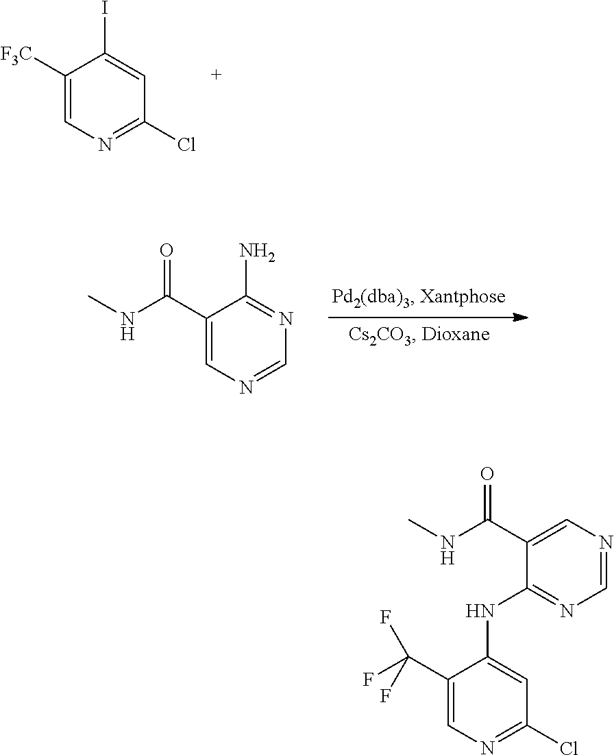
C1([F3C])=CN=C(Cl)C=C1I.C1(C(NC)=O)=CN=CN=C1N.C1(C(NC)=O)=CN=CN=C1NC1=CC(Cl)=NC=C1C(F)(F)F
